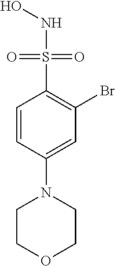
C1=CC(N2CCOCC2)=CC(Br)=C1S(=O)(=O)NO
